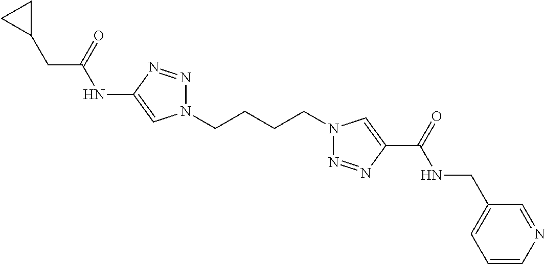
C1(NC(CC2CC2)=O)=CN(CCCCN2N=NC(C(=O)NCC3=CC=CN=C3)=C2)N=N1
